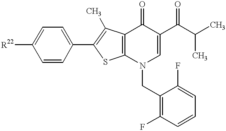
C1=C([R22])C=CC(C2=C(C)C3=C(S2)N(CC2=C(F)C=CC=C2F)C=C(C(C(C)C)=O)C3=O)=C1
